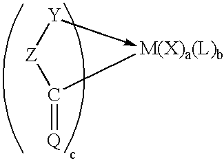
[Y][Z]C(=[Q])[M(X)a(L)b]
